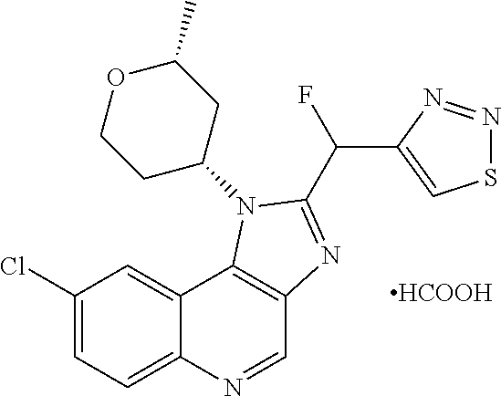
C1(Cl)=CC=C2C(=C1)C1=C(C=N2)N=C(C(C2=CSN=N2)F)N1C1CC(C)OCC1.[HCOOH]
